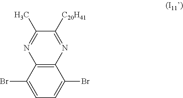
C1(C)=NC2=C(N=C1[C20H41])C(Br)=CC=C2Br
